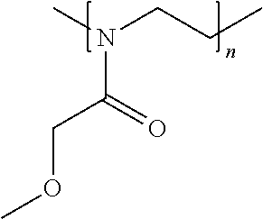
CN(CCC)C(=O)COC
